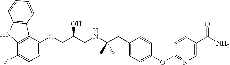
C1=C(OCC(CNC(CC2=CC=C(OC3=NC=C(C(N)=O)C=C3)C=C2)(C)C)O)C2=C(C(F)=C1)NC1=C2C=CC=C1
